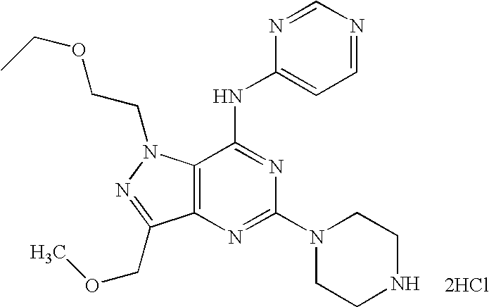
[2HCl].C12=C(N=C(N3CCNCC3)N=C1NC1=CC=NC=N1)C(COC)=NN2CCOCC
